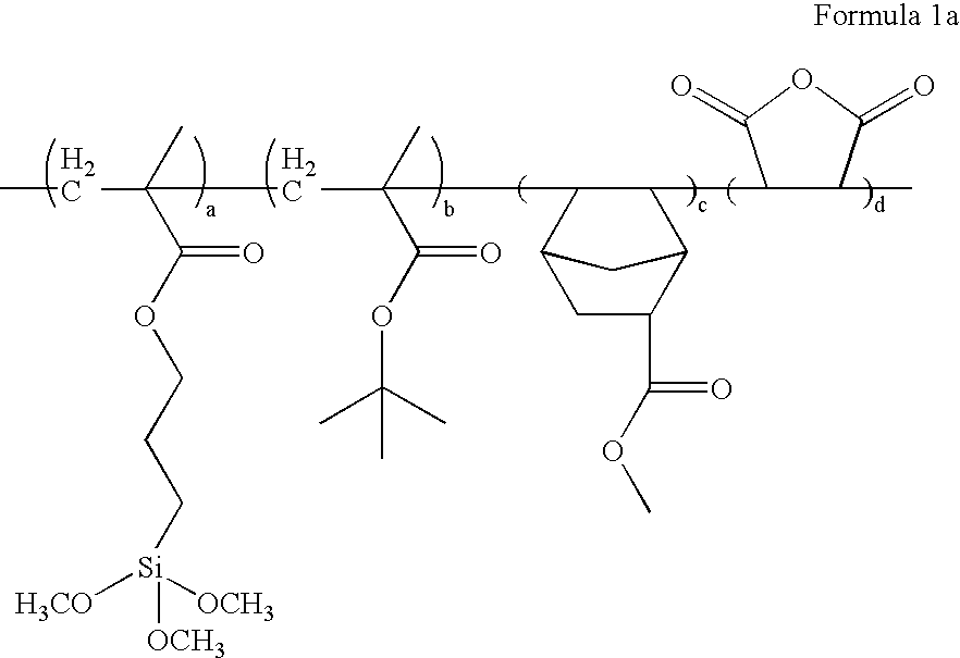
CCC(C)(C(OCCC[Si]([H3CO])([OCH3])[OCH3])=O)CC(C)(C(OC(C)(C)C)=O)C1C(C2C(C)C(=O)OC2=O)C2C(C(OC)=O)CC1C2
